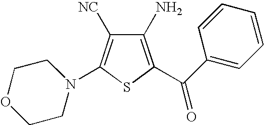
C1(N)=C(C(C2=CC=CC=C2)=O)SC(N2CCOCC2)=C1[NC]
